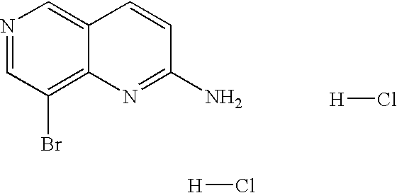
N1=CC(Br)=C2C(=C1)C=CC(N)=N2.[H]Cl.[H]Cl
